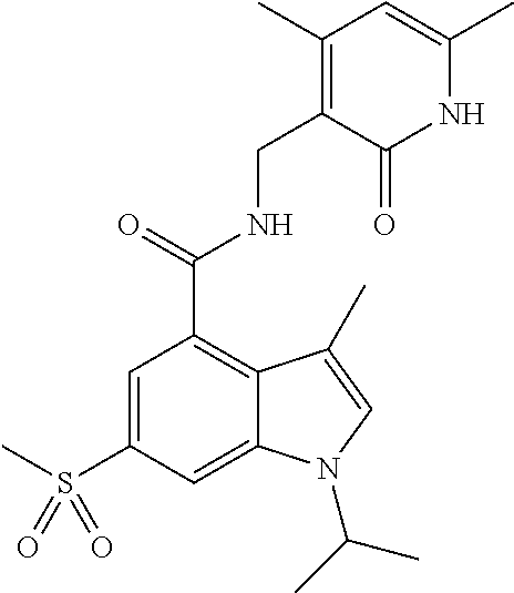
N1C(C)=CC(C)=C(CNC(C2=C3C(=CC(S(C)(=O)=O)=C2)N(C(C)C)C=C3C)=O)C1=O
